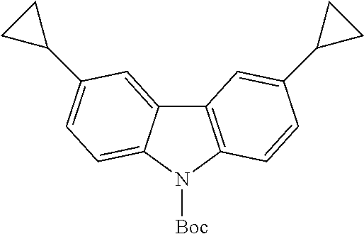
C12=C(N([Boc])C3=CC=C(C4CC4)C=C13)C=CC(C1CC1)=C2
